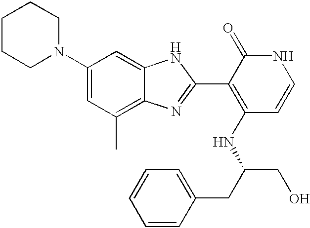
N1(C2=CC(C)=C3C(=C2)NC(C2=C(NC(CO)CC4=CC=CC=C4)C=CNC2=O)=N3)CCCCC1
